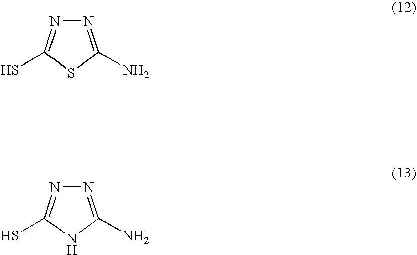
N1=C(S)SC(N)=N1.N1=C(S)NC(N)=N1
